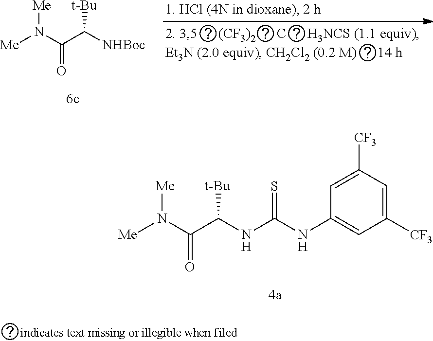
[Me]N(C(C(NC(NC1=CC([CF3])=CC([CF3])=C1)=S)[t-Bu])=O)[Me].[Me]N(C(=O)C([NHBoc])[t-Bu])[Me]
